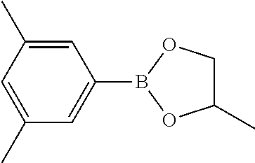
C1=C(C)C=C(C)C=C1B1OC(C)CO1
